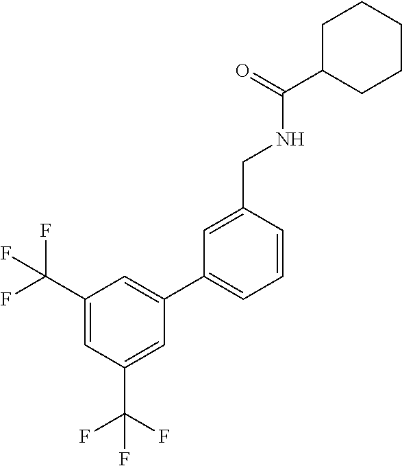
C1(C(F)(F)F)=CC(C(F)(F)F)=CC(C2=CC=CC(CNC(=O)C3CCCCC3)=C2)=C1
